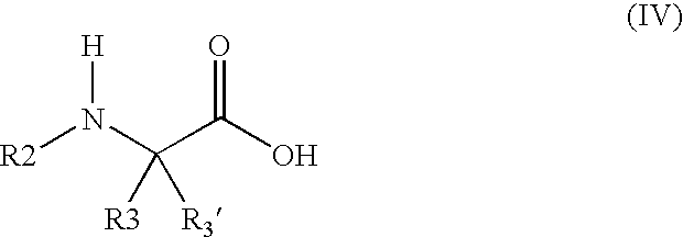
[R2]N(C(C(O)=O)([R3])[R3])[H]
